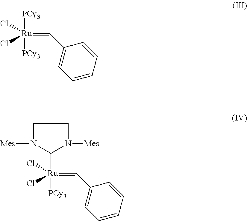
[Ru]([PCy3])([PCy3])(Cl)(Cl)=CC1=CC=CC=C1.[Ru](C1N([Mes])CCN1[Mes])([PCy3])(Cl)(Cl)=CC1=CC=CC=C1
